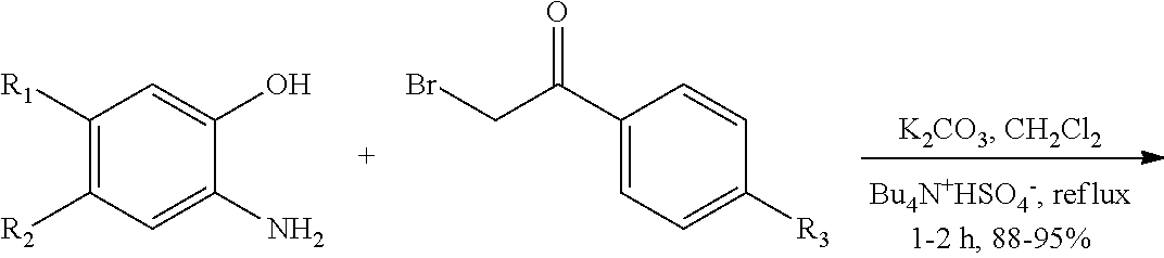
C1(C(CBr)=O)=CC=C([R3])C=C1.C1([R1])=C([R2])C=C(N)C(O)=C1
